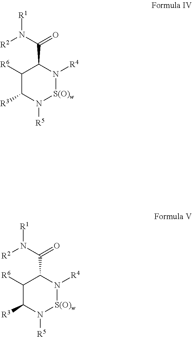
C1([R6])C([R3])N([R5])[S(O)w]N([R4])C1C(N([R2])[R1])=O.C1([R6])C([R3])N([R5])[S(O)w]N([R4])C1C(N([R2])[R1])=O
